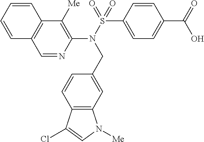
C1=NC(N(S(=O)(C2=CC=C(C(=O)O)C=C2)=O)CC2=CC3=C(C=C2)C(Cl)=CN3[Me])=C([Me])C2=C1C=CC=C2
